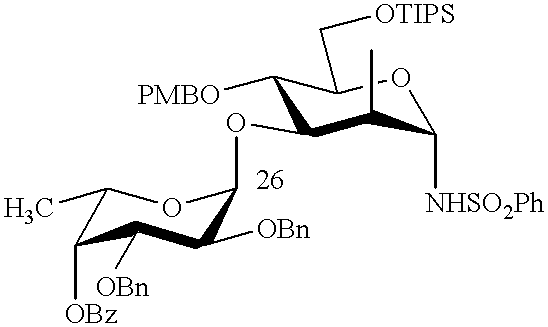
C1([PMBO])C(OC2C([OBn])C([OBn])C([OBz])C(C)O2)C(C)C([NHSO2Ph])OC1C[OTIPS]
